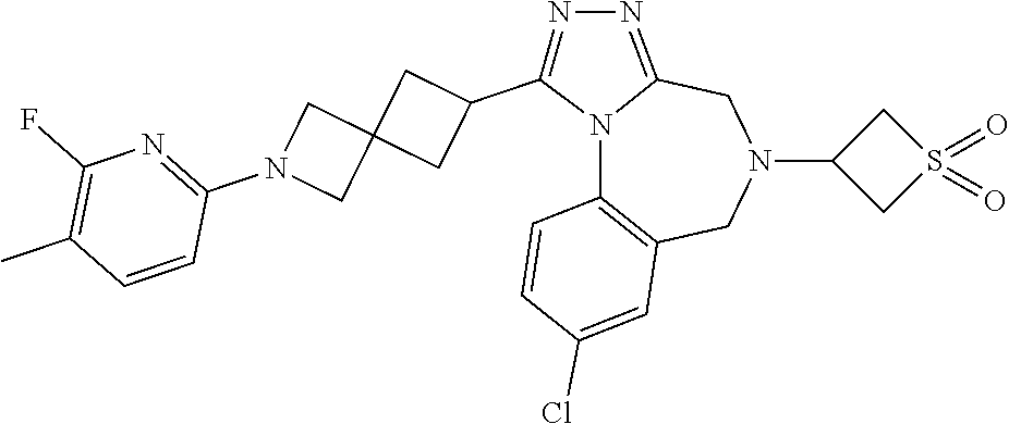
N12C3=C(CN(C4CS(=O)(=O)C4)CC1=NN=C2C1CC2(C1)CN(C1=NC(F)=C(C)C=C1)C2)C=C(Cl)C=C3
